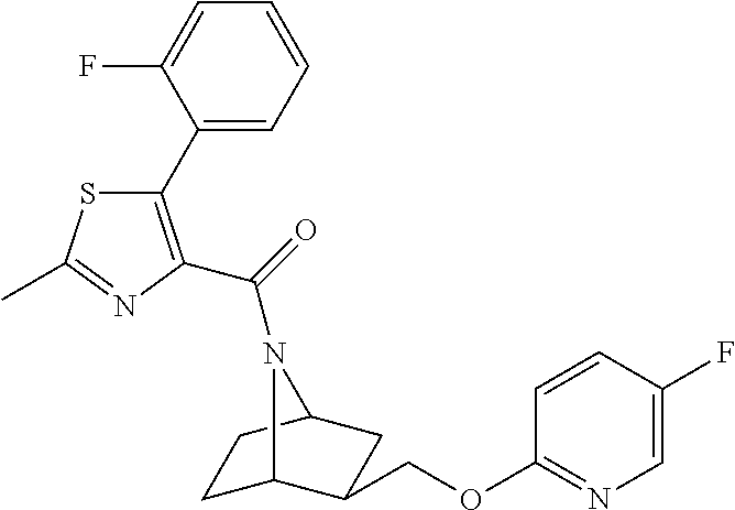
C1C2C(COC3=NC=C(F)C=C3)CC(C1)N2C(=O)C1=C(C2=CC=CC=C2F)SC(C)=N1
